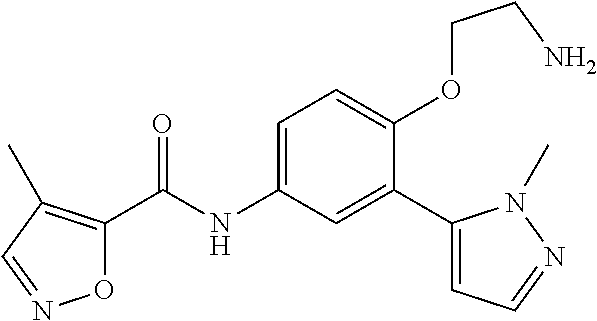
O1C(C(=O)NC2=CC=C(OCCN)C(C3=CC=NN3C)=C2)=C(C)C=N1
